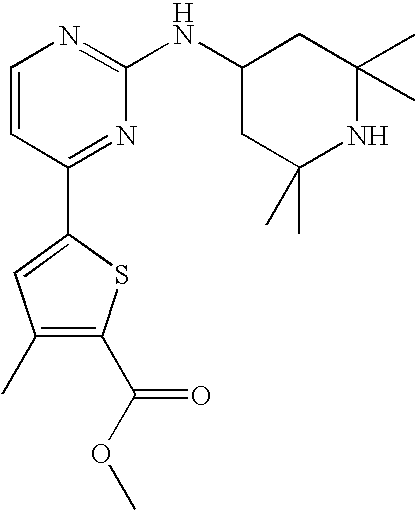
C1=CC(C2=CC(C)=C(C(OC)=O)S2)=NC(NC2CC(C)(C)NC(C)(C)C2)=N1
